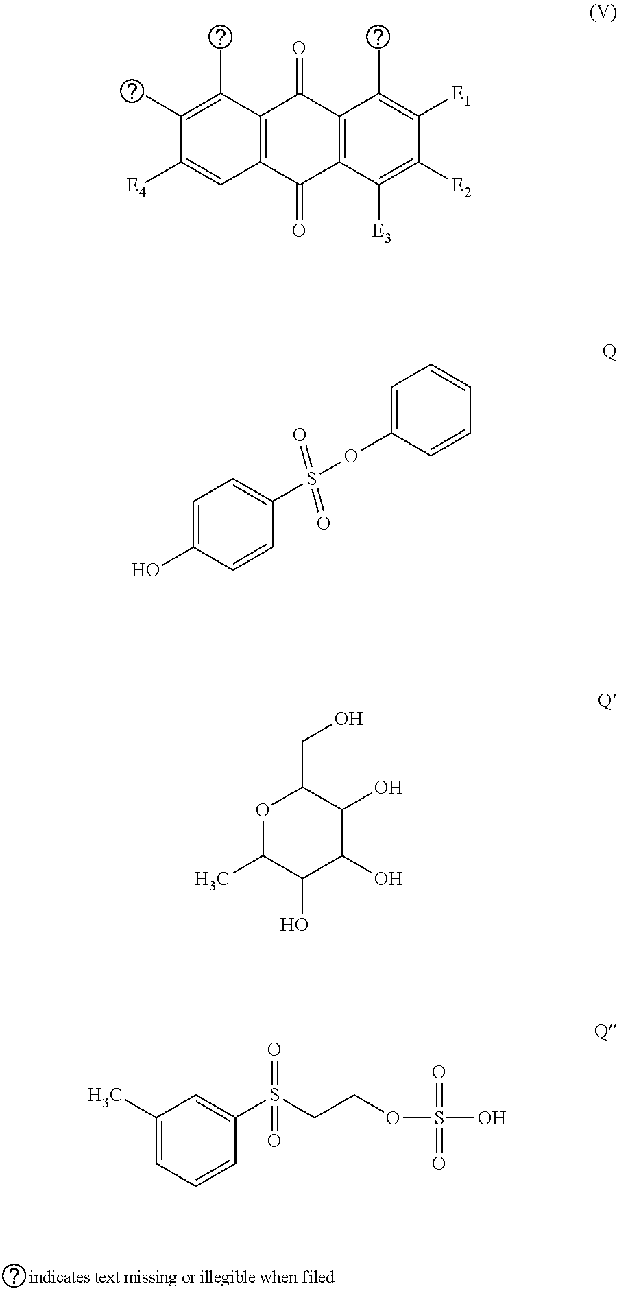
C1(C)=C(C)C2=C(C=C1[E4])C(=O)C1=C(C2=O)C(C)=C([E1])C([E2])=C1[E3].O1C(C)C(O)C(O)C(O)C1CO.C1(C)=CC=CC(S(CCOS(=O)(=O)O)(=O)=O)=C1.S(C1=CC=C(O)C=C1)(OC1=CC=CC=C1)(=O)=O
